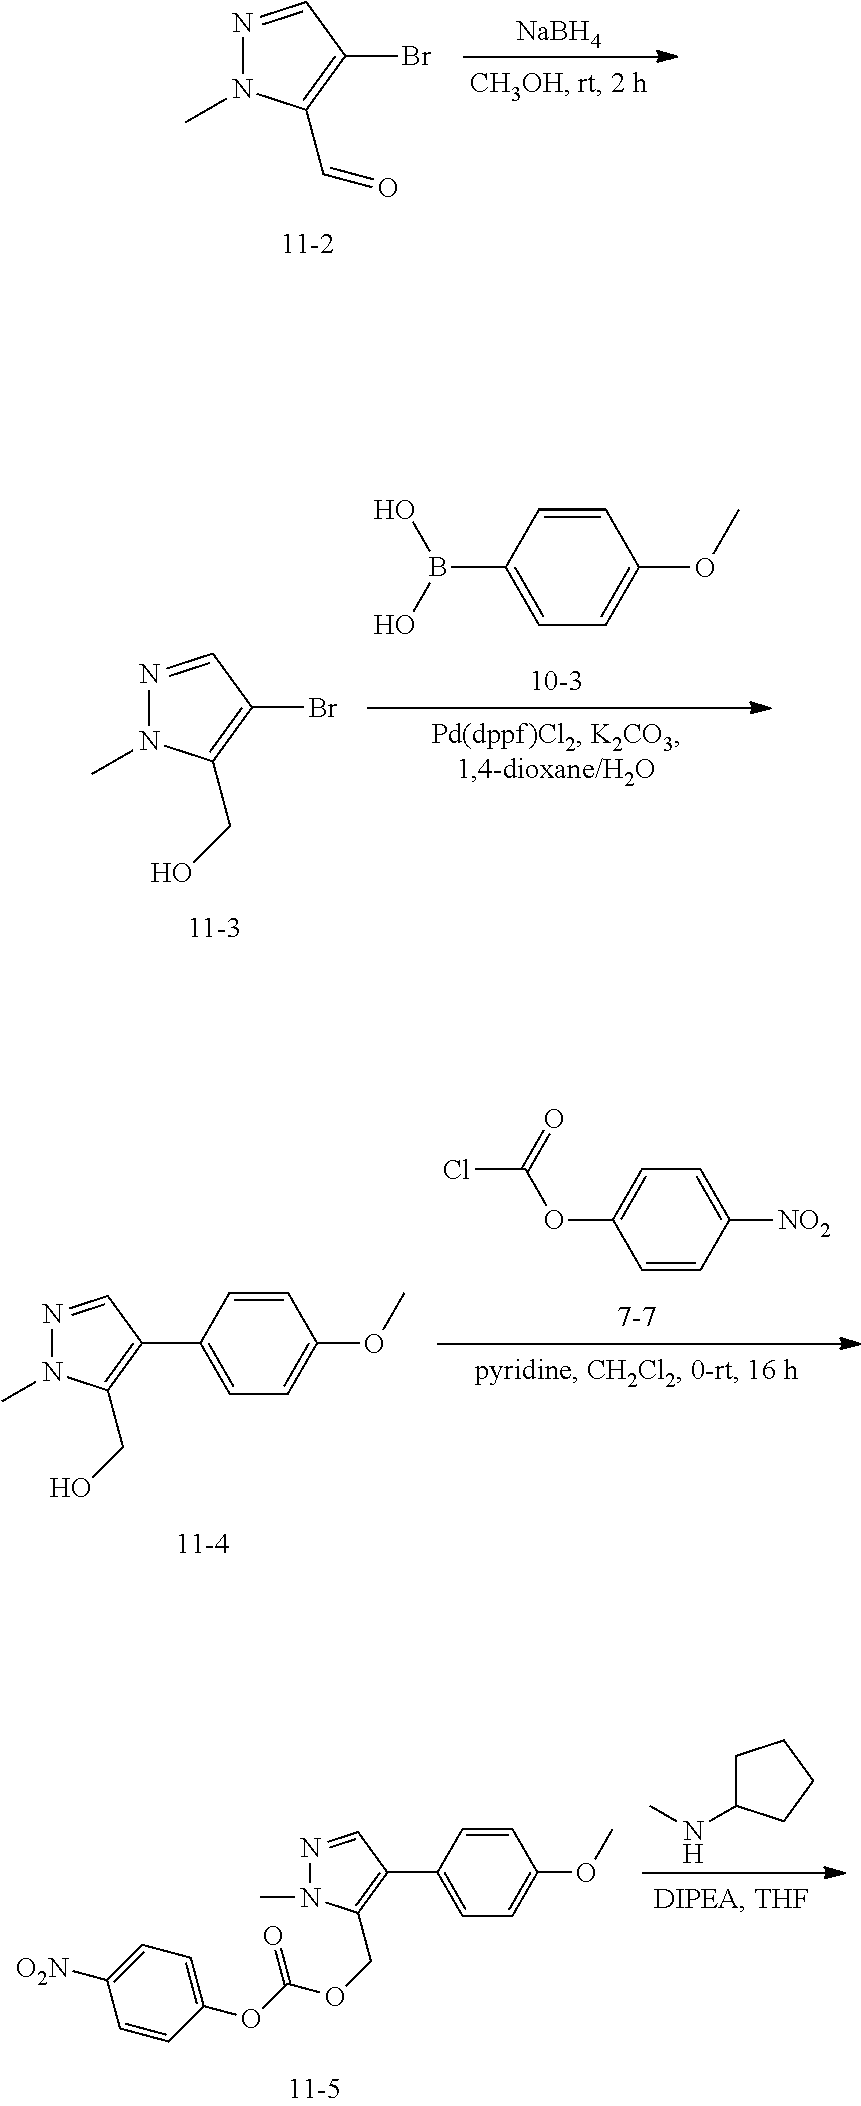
O=CC1=C(Br)C=NN1C.[NaBH4].OCC1=C(Br)C=NN1C.OB(C1=CC=C(OC)C=C1)O.ClC(OC1=CC=C([NO2])C=C1)=O.OCC1=C(C2=CC=C(OC)C=C2)C=NN1C.C1CC(NC)CC1.O(C(OC1=CC=C([O2N])C=C1)=O)CC1=C(C2=CC=C(OC)C=C2)C=NN1C
